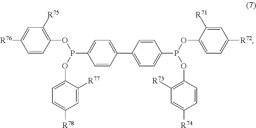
C1([R75])=C(OP(C2=CC=C(C3=CC=C(P(OC4=CC=C([R72])C=C4[R71])OC4=C([R73])C=C([R74])C=C4)C=C3)C=C2)OC2=CC=C([R78])C=C2[R77])C=CC([R76])=C1
